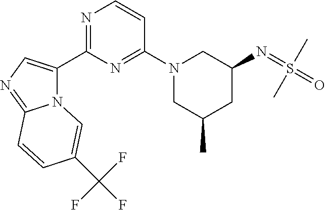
N(C1CN(C2=NC(C3=CN=C4N3C=C(C(F)(F)F)C=C4)=NC=C2)CC(C)C1)=S(=O)(C)C
